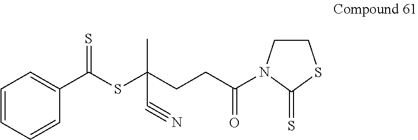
C1=CC=CC(C(SC(CCC(N2CCSC2=S)=O)(C)C#N)=S)=C1
